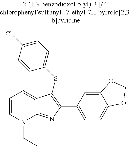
C1(C2=C(SC3=CC=C(Cl)C=C3)C3=CC=CN(CC)C3=N2)=CC=C2C(=C1)OCO2
